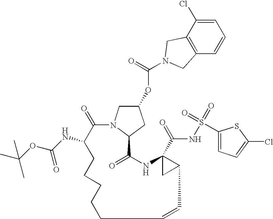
O(C1CN2C(C1)C(=O)NC1(C(=O)NS(=O)(C3=CC=C(Cl)S3)=O)CC1C=CCCCCCC(NC(OC(C)(C)C)=O)C2=O)C(=O)N1CC2=C(C=CC=C2Cl)C1
